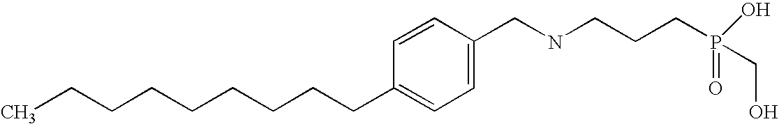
C(CCCCCCC1=CC=C(CNCCCP(=O)(O)CO)C=C1)CC
